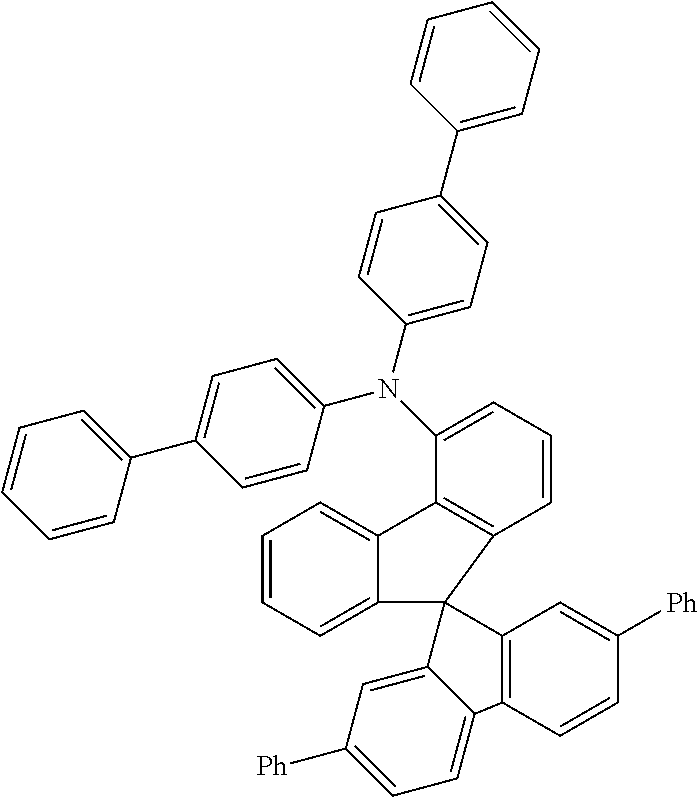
C1=CC=C(C2=CC=C(N(C3=CC=CC4=C3C3=CC=CC=C3C43C4=C(C=CC([Ph])=C4)C4=CC=C([Ph])C=C34)C3=CC=C(C4=CC=CC=C4)C=C3)C=C2)C=C1
